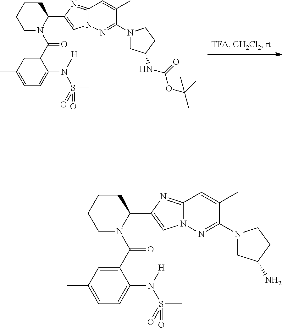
C(=O)(N1CCCCC1C1=CN2C(=N1)C=C(C)C(N1CC(NC(OC(C)(C)C)=O)CC1)=N2)C1=CC(C)=CC=C1N([H])S(=O)(C)=O.C1CCCC(C2=CN3C(=N2)C=C(C)C(N2CC(N)CC2)=N3)N1C(=O)C1=CC(C)=CC=C1N([H])S(=O)(C)=O
